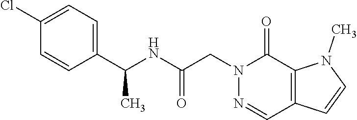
C1(Cl)=CC=C(C(NC(CN2N=CC3=C(C2=O)N(C)C=C3)=O)C)C=C1
